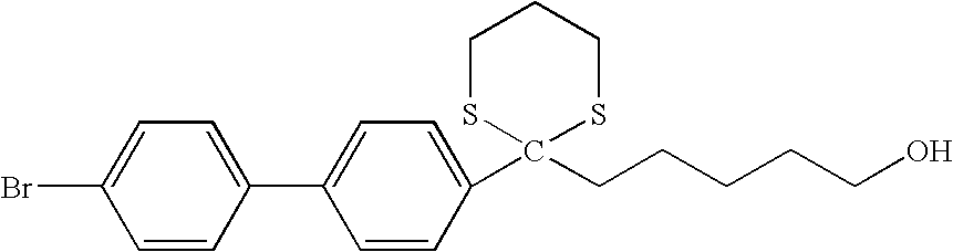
C1=C(C2=CC=C(C3(CCCCCO)SCCCS3)C=C2)C=CC(Br)=C1
